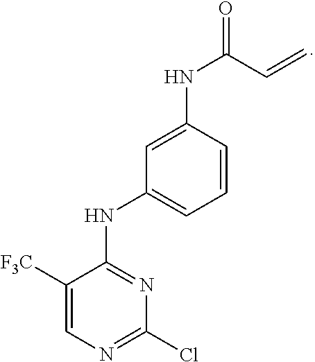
C1([F3C])=CN=C(Cl)N=C1NC1=CC=CC(NC(C=C)=O)=C1
